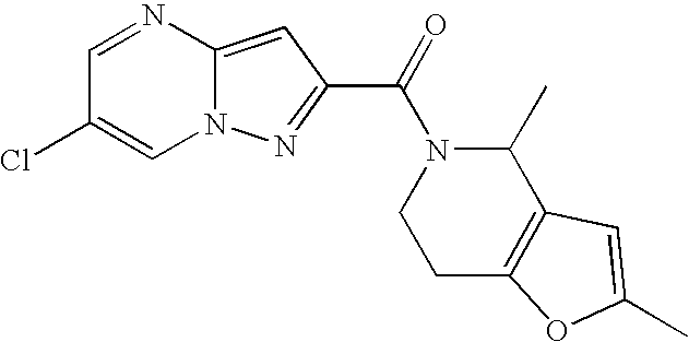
C1=NC2=CC(C(=O)N3C(C)C4=C(CC3)OC(C)=C4)=NN2C=C1Cl
